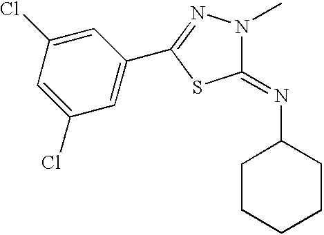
C1(Cl)=CC(Cl)=CC(C2=NN(C)C(=NC3CCCCC3)S2)=C1
